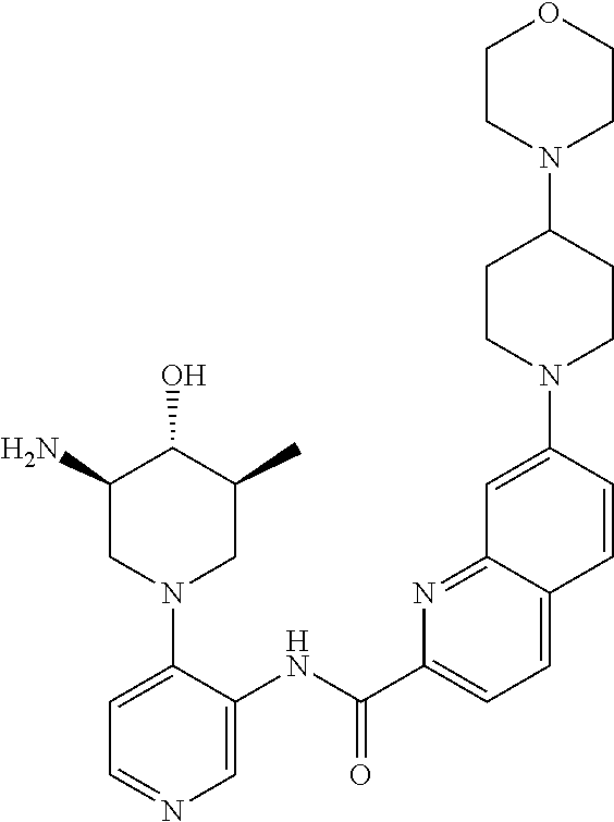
C1(N)CN(C2=CC=NC=C2NC(C2=CC=C3C(=N2)C=C(N2CCC(N4CCOCC4)CC2)C=C3)=O)CC(C)C1O
